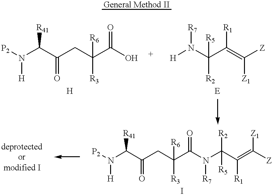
[General Method II].[P2]N(C(C(CC(C(O)=O)([R6])[R3])=O)[R41])[H].[H]N(C(C(=C([Z])[Z1])[R1])([R2])[R5])[R7].C(C(=C([Z])[Z1])[R1])([R2])([R5])N([R7])C(C(CC(C(N([P2])[H])[R41])=O)([R6])[R3])=O
